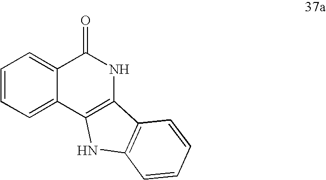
C1=CC=C2C(=C1)C(=O)NC1=C2NC2=C1C=CC=C2
